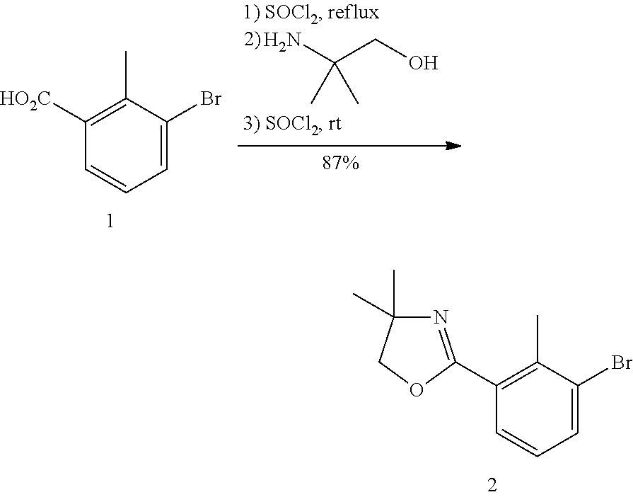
C1(C2=NC(C)(C)CO2)=C(C)C(Br)=CC=C1.C1([HO2C])=C(C)C(Br)=CC=C1.NC(CO)(C)C
